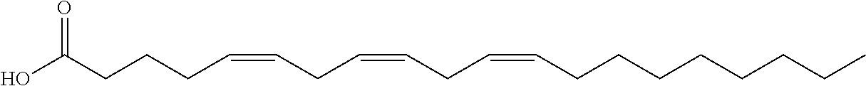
C(CCCC=CCC=CCC=CCCCCCCCC)(O)=O
